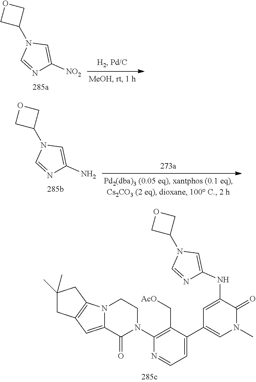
C1C(N2C=NC([NO2])=C2)CO1.C1C(N2C=NC(N)=C2)CO1.C1C(N2C=NC(NC3=CC(C4=CC=NC(N5CCN6C(=CC7=C6CC(C)(C)C7)C5=O)=C4C[AcO])=CN(C)C3=O)=C2)CO1
